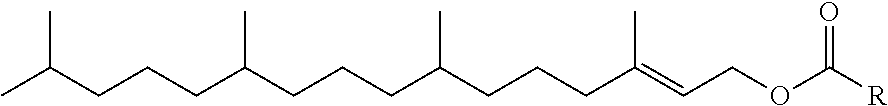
CC(CCCC(CCCC(CCCC(=CCOC([R])=O)C)C)C)C
